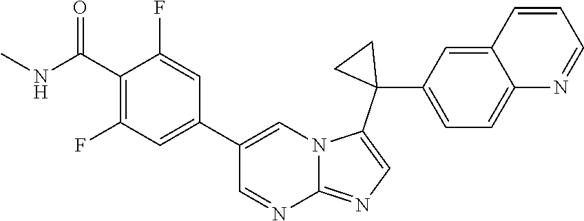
N(C(C1=C(F)C=C(C2=CN3C(=NC=C3C3(C4=CC=C5C(=C4)C=CC=N5)CC3)N=C2)C=C1F)=O)C
